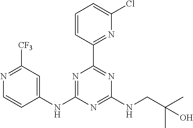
C1(NC2=NC(C3=NC(Cl)=CC=C3)=NC(NCC(C)(C)O)=N2)=CC([CF3])=NC=C1
